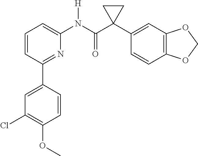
C1=CC(C2=CC(Cl)=C(OC)C=C2)=NC(N(C(C2(C3=CC4=C(C=C3)OCO4)CC2)=O)[H])=C1
